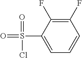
C1(F)=C(F)C(S(=O)(=O)Cl)=CC=C1
